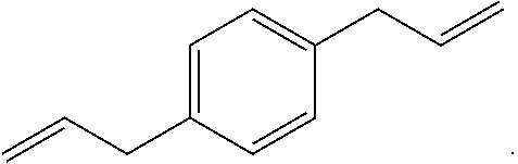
C1=C(CC=C)C=CC(CC=C)=C1
